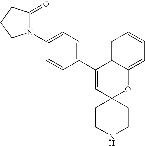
C1(C2=CC=C(N3C(=O)CCC3)C=C2)=CC2(OC3=CC=CC=C13)CCNCC2
